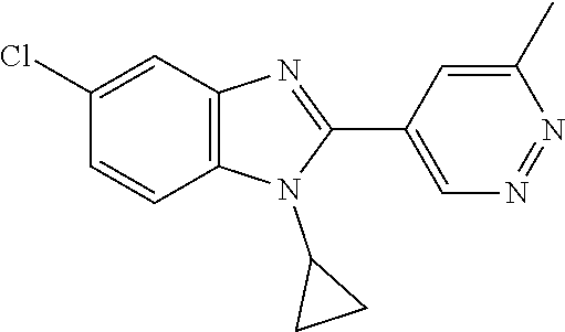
C1(Cl)=CC2=C(C=C1)N(C1CC1)C(C1=CN=NC(C)=C1)=N2
